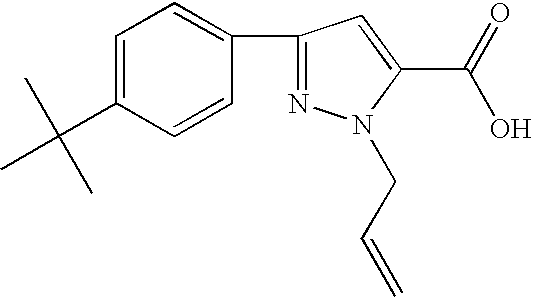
C1=C(C(C)(C)C)C=CC(C2=NN(CC=C)C(C(O)=O)=C2)=C1
